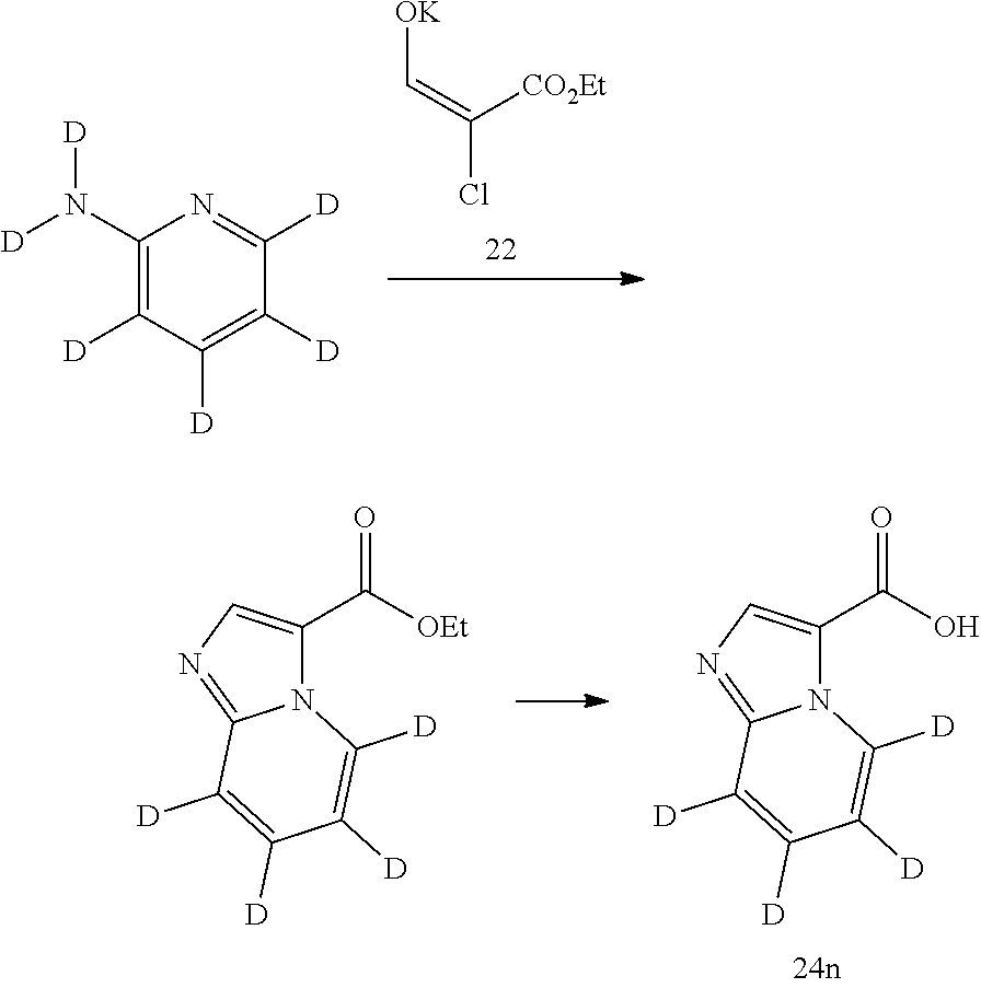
C(=C([CO2Et])Cl)[OK].C1(N([D])[D])=C([D])C([D])=C([D])C([D])=N1.N12C(C(O)=O)=CN=C1C([D])=C([D])C([D])=C2[D].N12C(C(=O)[OEt])=CN=C1C([D])=C([D])C([D])=C2[D]
